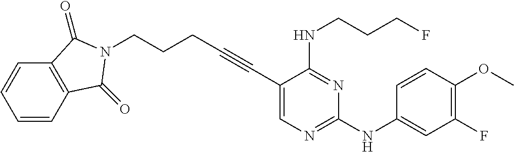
C1=CC2=C(C=C1)C(=O)N(CCCC#CC1=CN=C(NC3=CC(F)=C(OC)C=C3)N=C1NCCCF)C2=O
